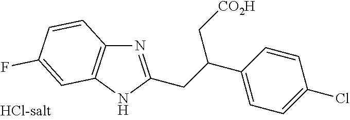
N1=C(CC(C2=CC=C(Cl)C=C2)C[CO2H])NC2=C1C=CC(F)=C2
